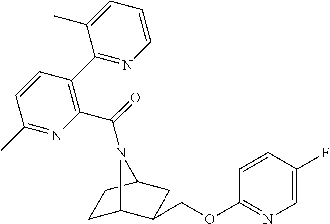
C1C2C(COC3=NC=C(F)C=C3)CC(C1)N2C(=O)C1=C(C2=NC=CC=C2C)C=CC(C)=N1
